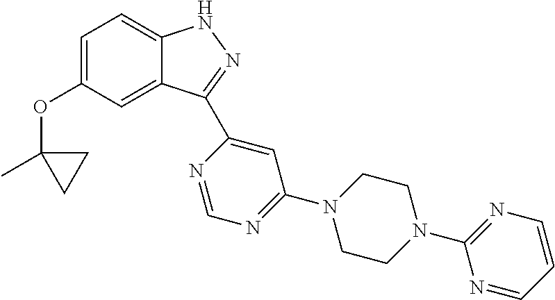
C1=C(OC2(C)CC2)C=C2C(=C1)NN=C2C1=CC(N2CCN(C3=NC=CC=N3)CC2)=NC=N1
